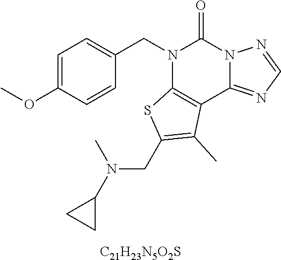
C1=C(OC)C=CC(CN2C3=C(C4=NC=NN4C2=O)C(C)=C(CN(C2CC2)C)S3)=C1.[C21H23N5O2S]
